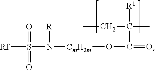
CCC(C)([R1])C(=O)O[CmH2m]N(S([Rf])(=O)=O)[R]
